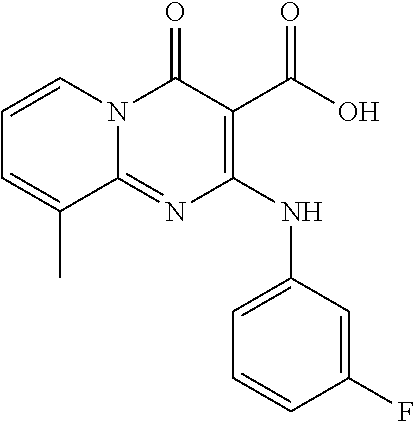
C1=CN2C(=NC(NC3=CC=CC(F)=C3)=C(C(O)=O)C2=O)C(C)=C1
